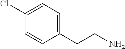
C1(CCN)=CC=C(Cl)C=C1
